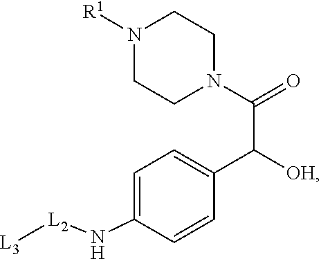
N1([R1])CCN(C(=O)C([OH])C2=CC=C(N[L2][L3])C=C2)CC1
